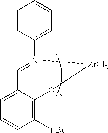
C1=CC(N2=CC3=CC=CC([t-Bu])=C3O[ZrCl2]2)=CC=C1
